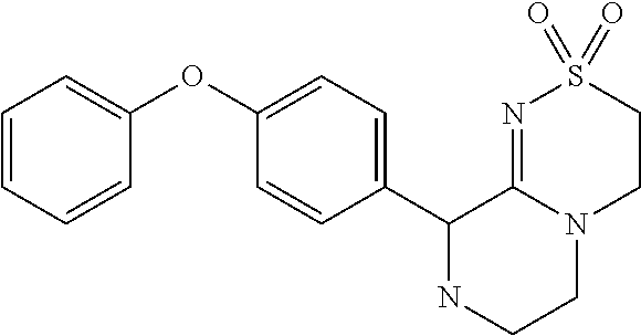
C1=CC=CC(OC2=CC=C(C3NCCN4C3=NS(=O)(=O)CC4)C=C2)=C1
